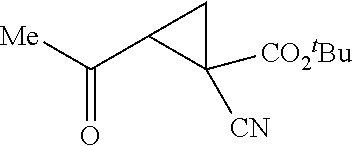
O=C([Me])C1C([CN])([CO2tBu])C1
